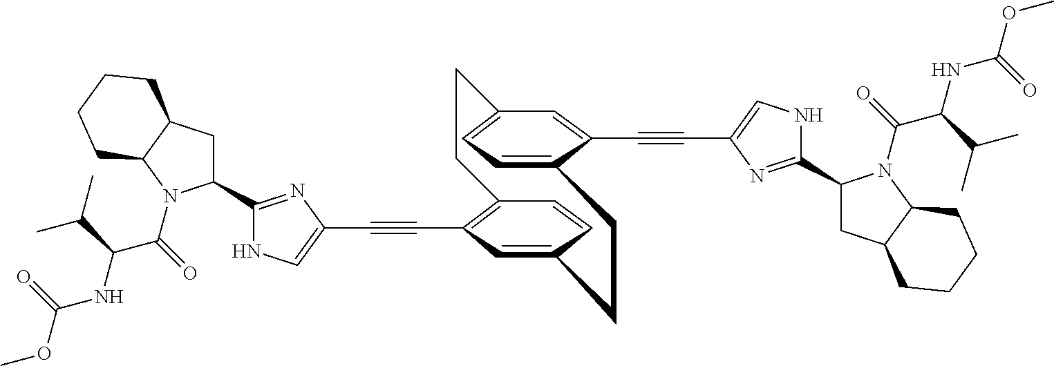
C12=C(C#CC3=CNC(C4CC5C(N4C(=O)C(NC(OC)=O)C(C)C)CCCC5)=N3)C=C(C=C1)CCC1=CC=C(C=C1C#CC1=CNC(C3CC4C(N3C(=O)C(NC(OC)=O)C(C)C)CCCC4)=N1)CC2
